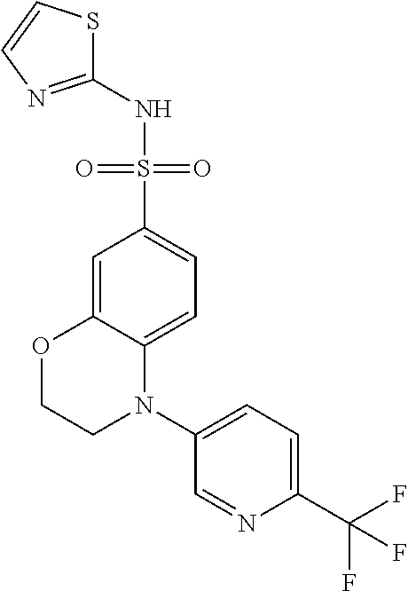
C1(NS(C2=CC=C3C(=C2)OCCN3C2=CC=C(C(F)(F)F)N=C2)(=O)=O)=NC=CS1
